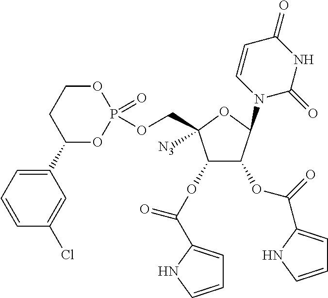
C1(OC(C2=CC=CN2)=O)C(OC(C2=CC=CN2)=O)C(N2C=CC(=O)NC2=O)OC1(COP1(=O)OCCC(C2=CC=CC(Cl)=C2)O1)[N3]
